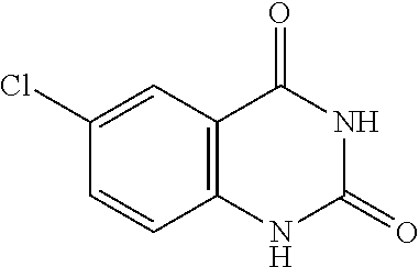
C1=CC2=C(C=C1Cl)C(=O)NC(=O)N2
